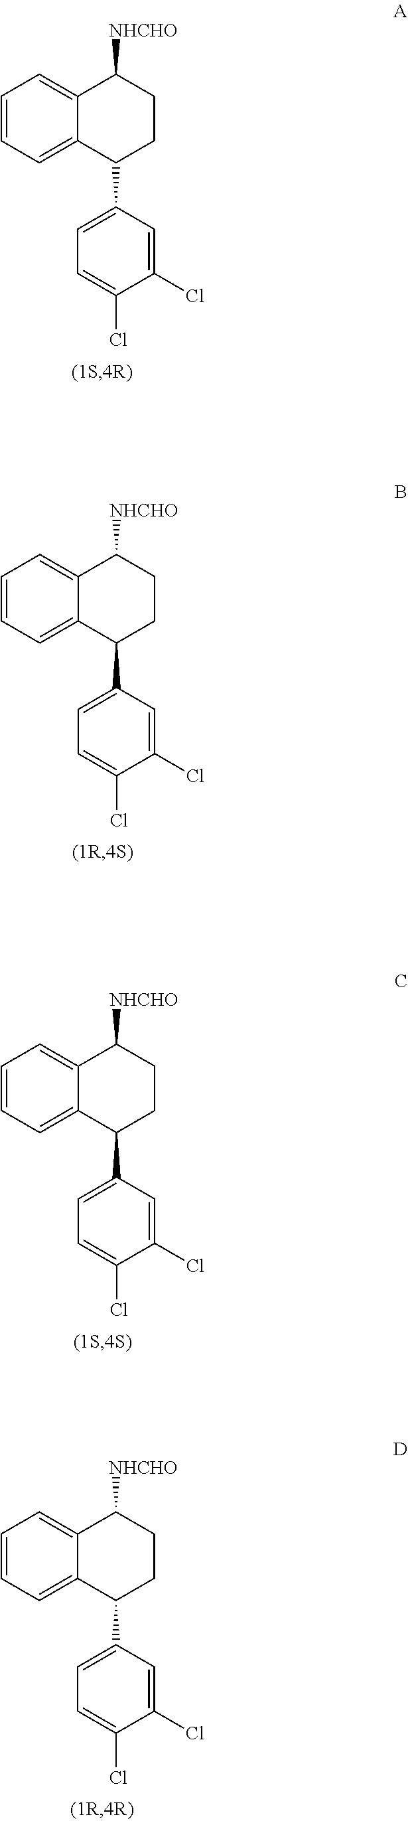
C1=CC=C2C(=C1)C([NHCHO])CCC2C1=CC=C(Cl)C(Cl)=C1.C1=CC=C2C(=C1)C([NHCHO])CCC2C1=CC=C(Cl)C(Cl)=C1.C1=CC=C2C(=C1)C([NHCHO])CCC2C1=CC=C(Cl)C(Cl)=C1.C1=CC=C2C(=C1)C([NHCHO])CCC2C1=CC=C(Cl)C(Cl)=C1
